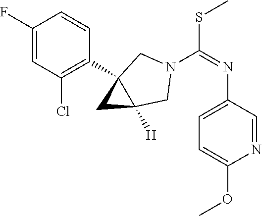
C1(Cl)=C(C23CC2([H])CN(C(SC)=NC2=CC=C(OC)N=C2)C3)C=CC(F)=C1
